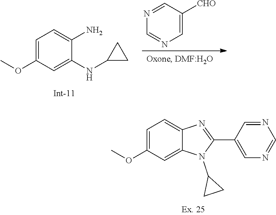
C1=C([CHO])C=NC=N1.C1=C(OC)C=C(NC2CC2)C(N)=C1.C1=C(OC)C=C2C(=C1)N=C(C1=CN=CN=C1)N2C1CC1
